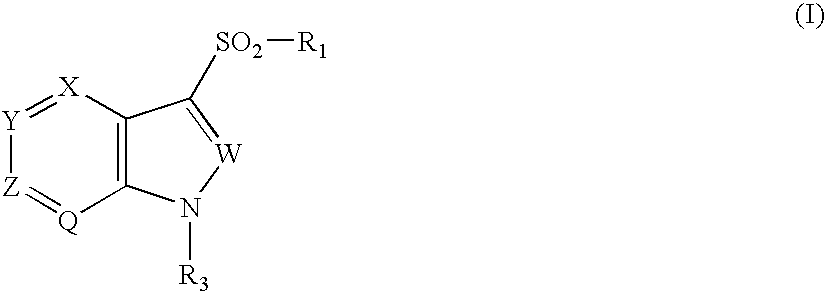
[Y]1=[X]C2=C([Q]=[Z]1)N([R3])[W]=C2[SO2][R1]
